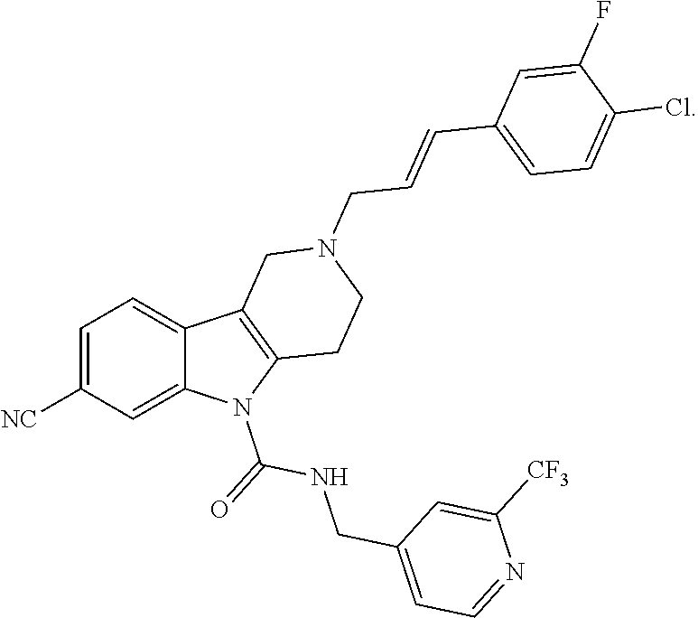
C1=C([NC])C=C2C(=C1)C1=C(N2C(=O)NCC2=CC=NC([CF3])=C2)CCN(CC=CC2=CC=C(Cl)C(F)=C2)C1
